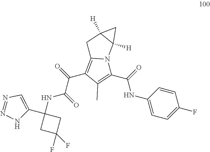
C1(C(=O)C(=O)NC2(C3=CN=NN3)CC(F)(F)C2)=C2N(C(C(=O)NC3=CC=C(F)C=C3)=C1C)C1([H])C([H])(C2)C1
